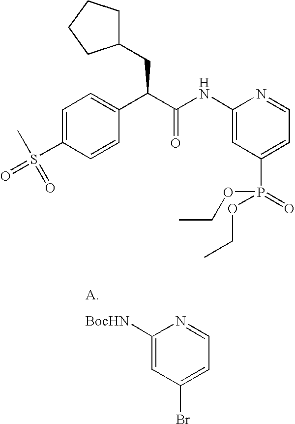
C1([BocHN])=CC(Br)=CC=N1.C1=C(S(=O)(C)=O)C=CC(C(C(NC2=CC(P(OCC)(OCC)=O)=CC=N2)=O)CC2CCCC2)=C1
